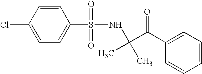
C1=C(Cl)C=CC(S(=O)(=O)NC(C(C2=CC=CC=C2)=O)(C)C)=C1
